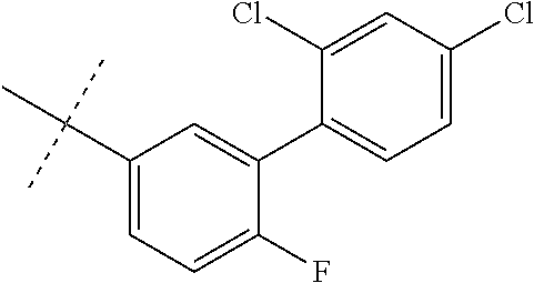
C1(C(C)(C)C)=CC=C(F)C(C2=CC=C(Cl)C=C2Cl)=C1
